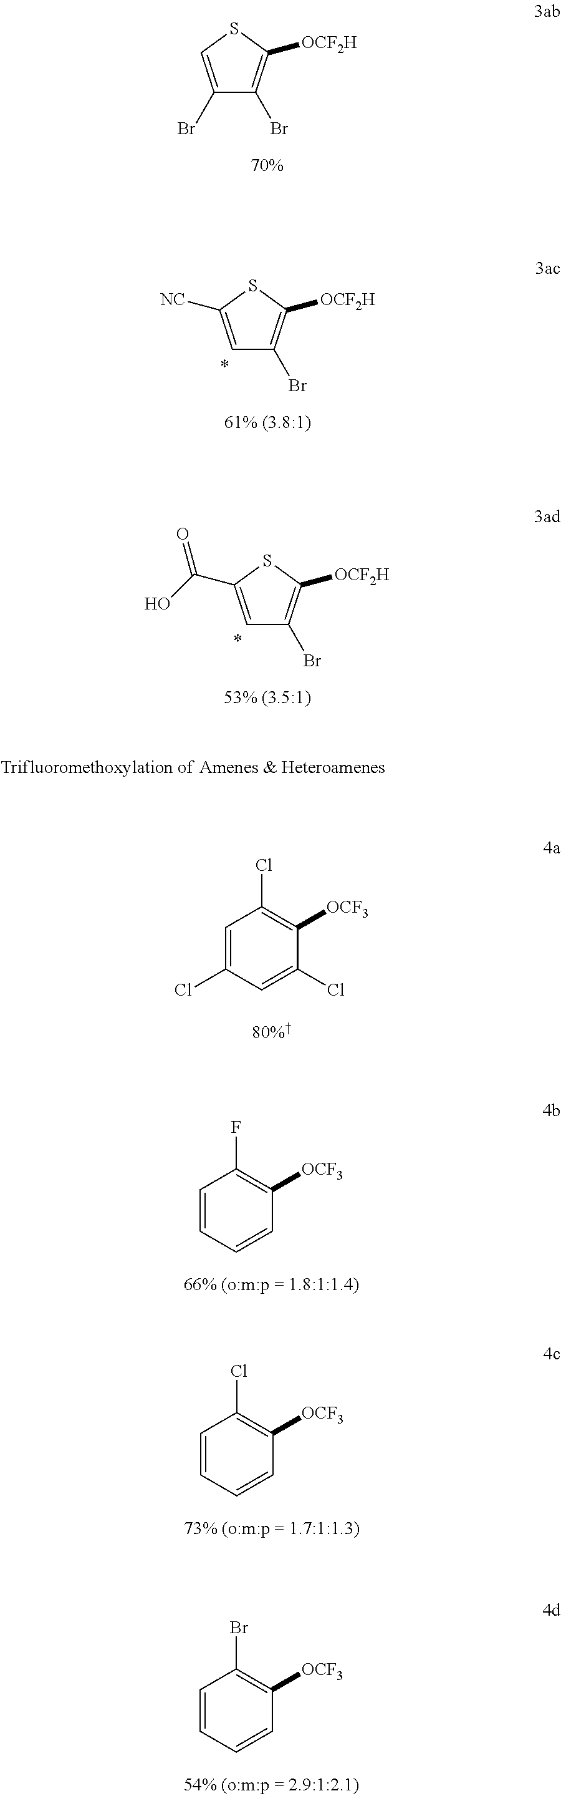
C1(Br)=CSC([OCF2H])=C1Br.C1=C([NC])SC([OCF2H])=C1Br.C1=C(C(O)=O)SC([OCF2H])=C1Br.C1=C(Cl)C=C(Cl)C([OCF3])=C1Cl.C1=CC=CC([OCF3])=C1F.C1=CC=CC([OCF3])=C1Cl.C1=CC=CC([OCF3])=C1Br
